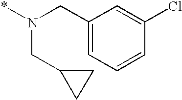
C1(CN(*)CC2CC2)=CC=CC(Cl)=C1
